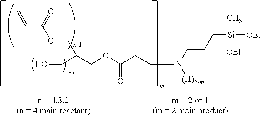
C(=O)(OCC(CO)COC(C=C)=O)CCN(CCC[Si]([OEt])(C)[OEt])[(H)2-m]
